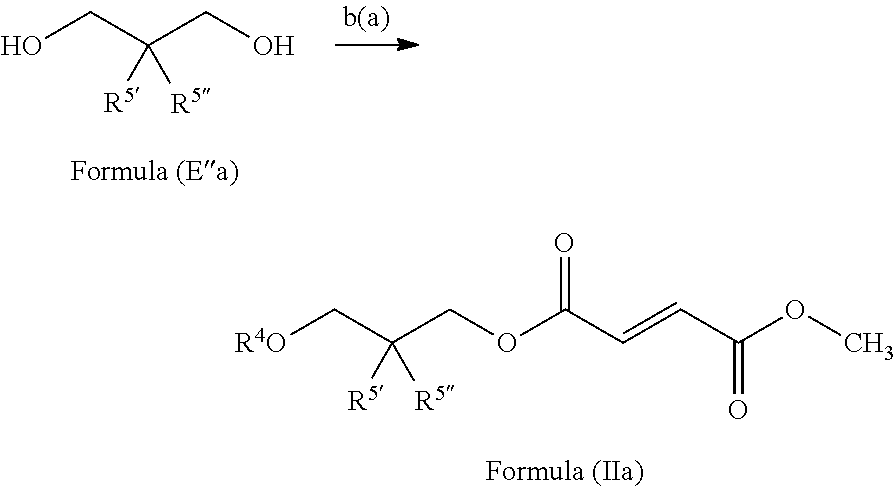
OCC(CO)([R5])[R5].C([R4O])C(COC(=O)C=CC(=O)OC)([R5])[R5]
